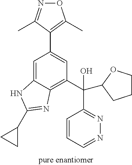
C1=C2C(=C(C(C3=NN=CC=C3)(O)C3OCCC3)C=C1C1=C(C)ON=C1C)N=C(C1CC1)N2
